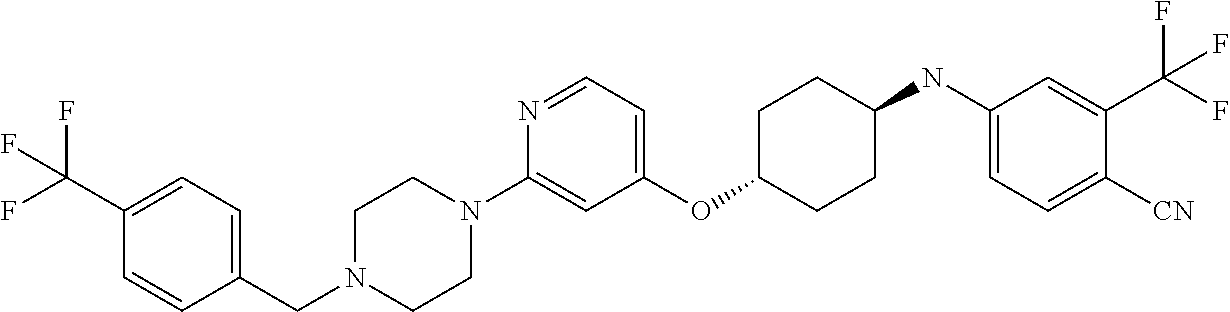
C1(OC2CCC(NC3=CC=C([CN])C(C(F)(F)F)=C3)CC2)=CC=NC(N2CCN(CC3=CC=C(C(F)(F)F)C=C3)CC2)=C1
